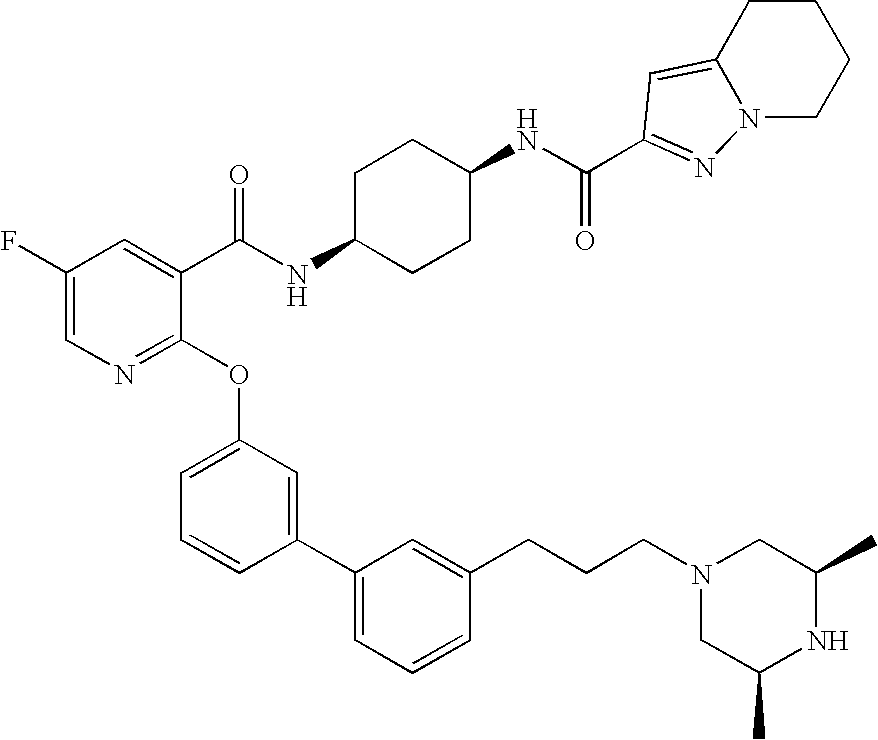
N12CCCCC1=CC(C(NC1CCC(NC(C3=CC(F)=CN=C3OC3=CC=CC(C4=CC=CC(CCCN5CC(C)NC(C)C5)=C4)=C3)=O)CC1)=O)=N2
